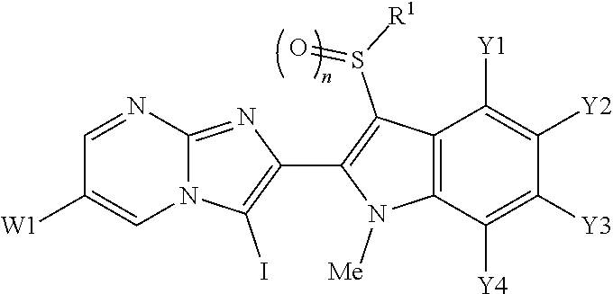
N12C(=NC(C3=C(S([R1])=O)C4=C(N3[Me])C([Y4])=C([Y3])C([Y2])=C4[Y1])=C1I)N=CC([W1])=C2
